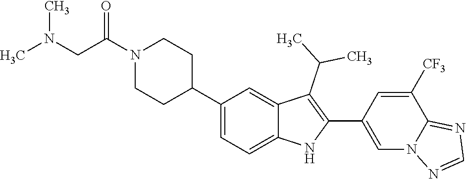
N1(C(CN(C)C)=O)CCC(C2=CC=C3C(=C2)C(C(C)C)=C(C2=CN4C(=NC=N4)C([CF3])=C2)N3)CC1
